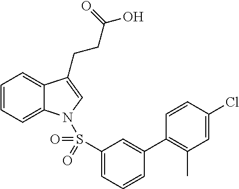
C1=CC=C2C(=C1)C(CCC(O)=O)=CN2S(C1=CC=CC(C2=C(C)C=C(Cl)C=C2)=C1)(=O)=O
